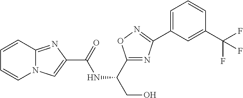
C1(C(F)(F)F)=CC(C2=NOC(C(NC(C3=CN4C=CC=CC4=N3)=O)CO)=N2)=CC=C1
